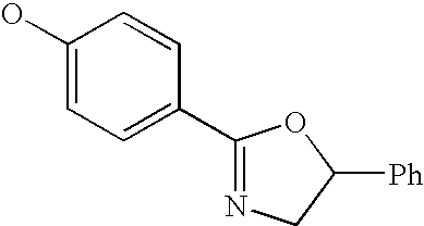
OC1=CC=C(C2=NCC([Ph])O2)C=C1
